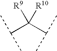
C(C(C(C)C)([R9])[R10])(C)C
